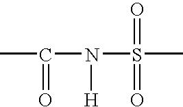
CC(N(S(C)(=O)=O)[H])=O
